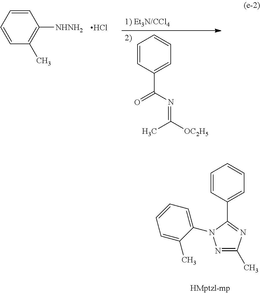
Cl.C1=CC=CC(C)=C1[NHNH2].C1=CC(C(N=C([OC2H5])C)=O)=CC=C1.C1=CC(C2=NC(C)=NN2C2=CC=CC=C2C)=CC=C1
